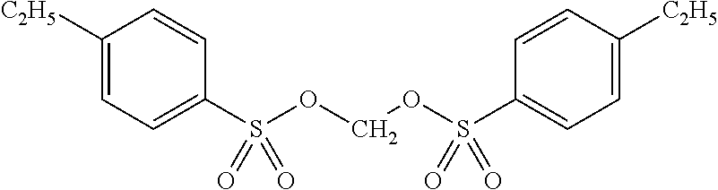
C1([C2H5])=CC=C(S(OCOS(C2=CC=C([C2H5])C=C2)(=O)=O)(=O)=O)C=C1
